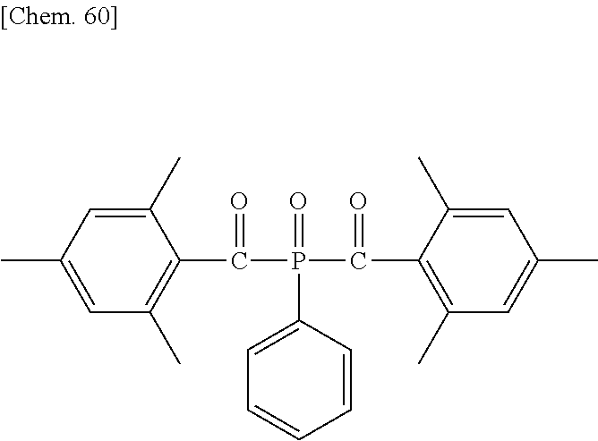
C1(C)=CC(C)=CC(C)=C1C(P(C1=CC=CC=C1)(=O)C(C1=C(C)C=C(C)C=C1C)=O)=O
